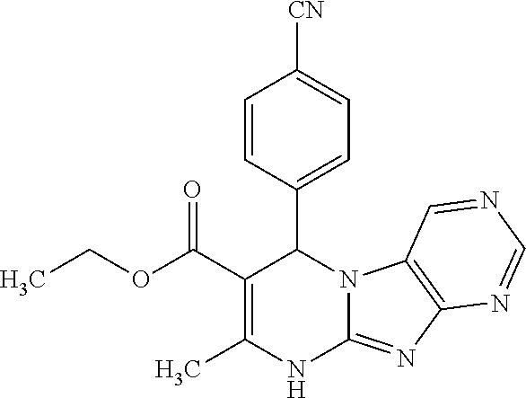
C1=CC(C2C(C(OCC)=O)=C(C)NC3=NC4=C(N32)C=NC=N4)=CC=C1[CN]
